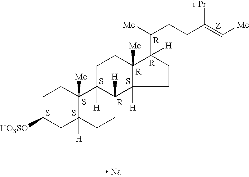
C1C([HO3SO])CC2([H])C([Me])(C1)C1([H])C([H])(CC2)C2([H])C([Me])(CC1)C(C([Me])CCC(=C[Me])[i-Pr])([H])CC2.S.S.S.[R].S.[R].[R].[R].[ Na].S
